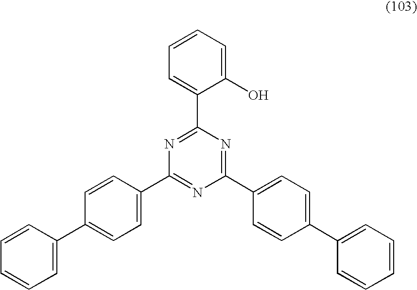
C1=C(C2=CC=C(C3=NC(C4=CC=C(C5=CC=CC=C5)C=C4)=NC(C4=CC=CC=C4O)=N3)C=C2)C=CC=C1
